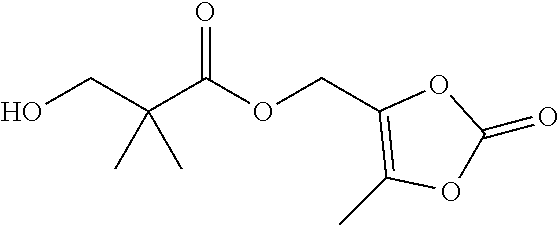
C(OC(C(CO)(C)C)=O)C1=C(C)OC(=O)O1
